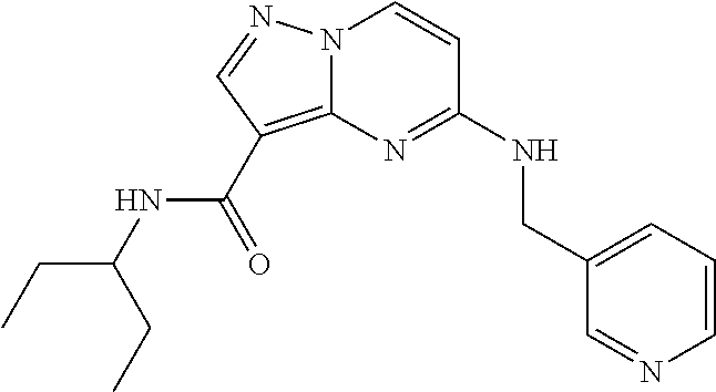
C1=CN=CC(CNC2=NC3=C(C(NC(CC)CC)=O)C=NN3C=C2)=C1
